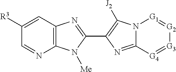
N12C(=NC(C3=NC4=C(N=CC([R3])=C4)N3[Me])=C1[J2])[G4]=[G3][G2]=[G1]2
